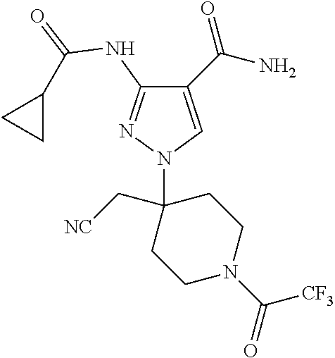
C1(C(N)=O)=CN(C2(C[NC])CCN(C([CF3])=O)CC2)N=C1NC(=O)C1CC1
